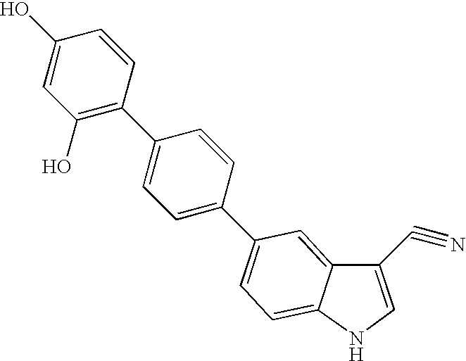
C1=C(O)C=CC(C2=CC=C(C3=CC=C4C(=C3)C(C#N)=CN4)C=C2)=C1O
